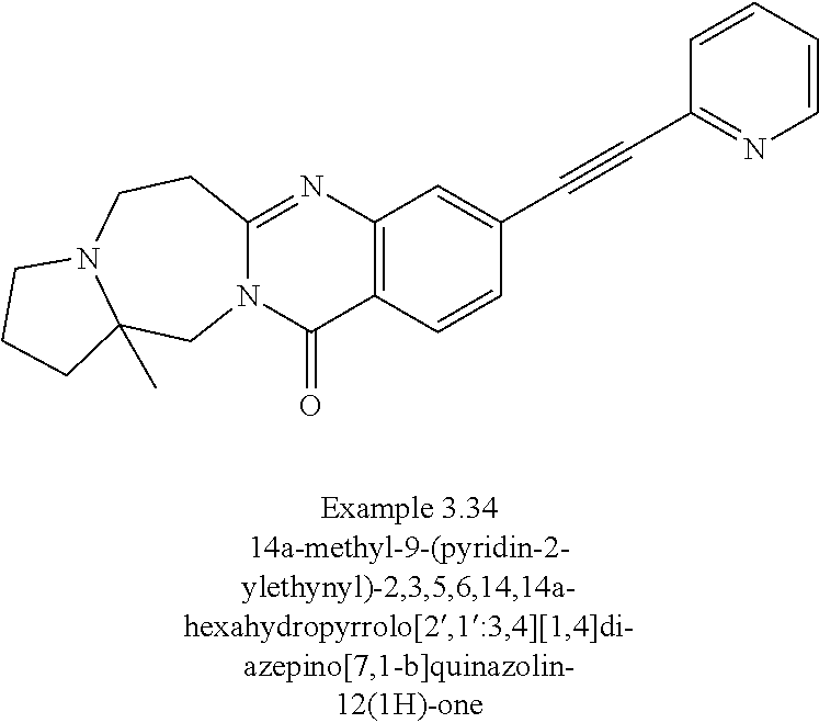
N12C(=NC3=C(C1=O)C=CC(C#CC1=NC=CC=C1)=C3)CCN1C(C)(C2)CCC1
